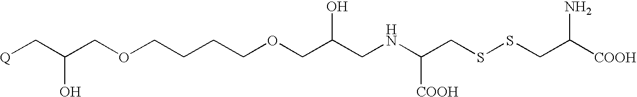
[Q]CC(COCCCCOCC(CNC(CSSCC([COOH])N)[COOH])O)O
